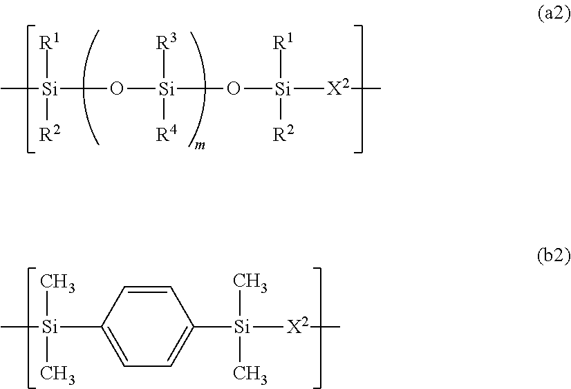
O([Si]([R3])([R4])O[Si]([R1])([R2])[X2]C)[Si]([R1])(C)[R2].[Si](C1=CC=C([Si](C)(C)[X2]C)C=C1)(C)(C)C
